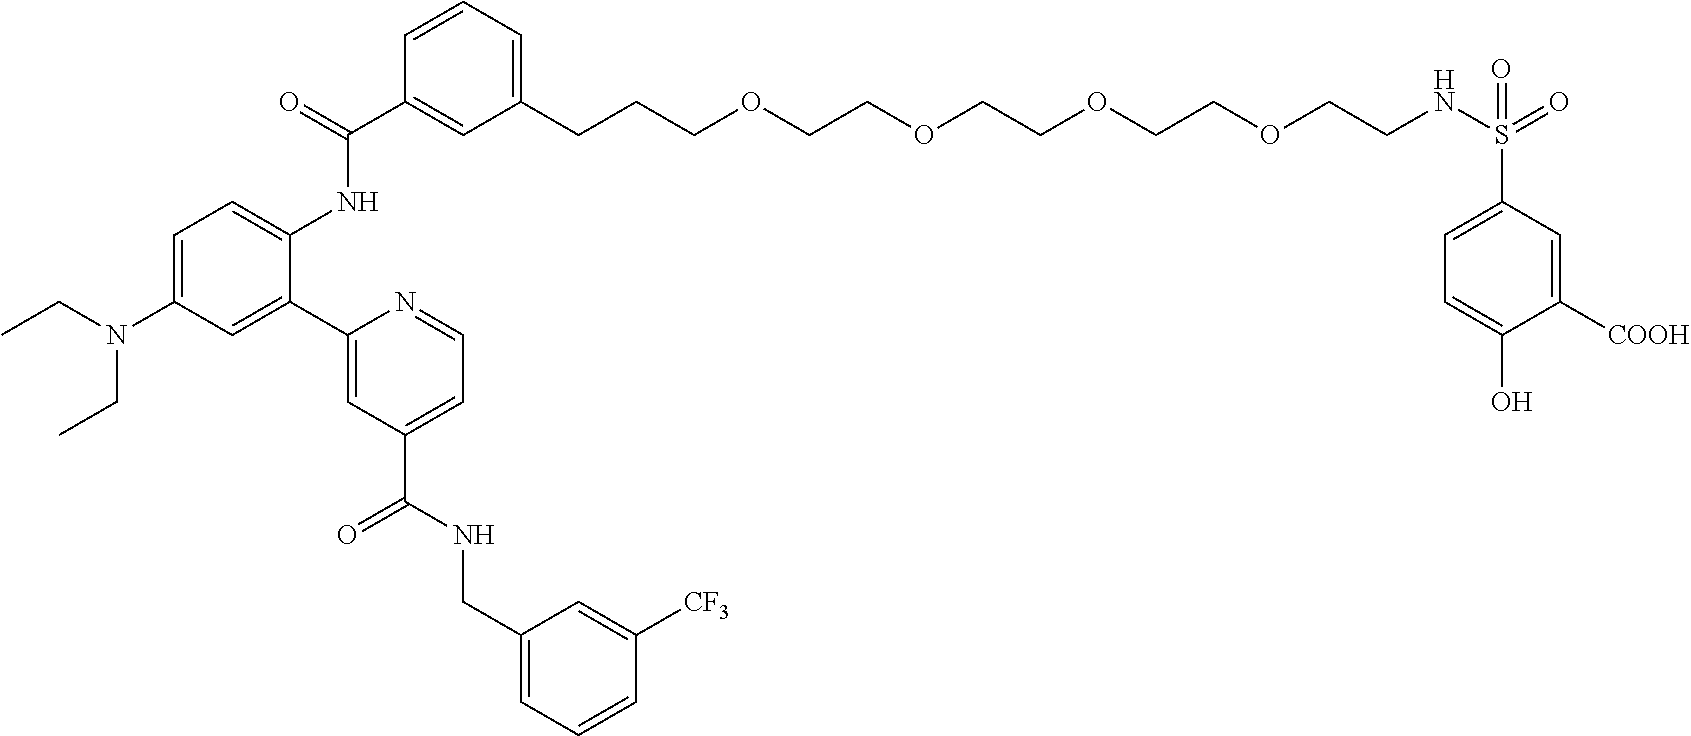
C1(CCCOCCOCCOCCOCCNS(=O)(=O)C2=CC=C(O)C([COOH])=C2)=CC=CC(C(=O)NC2=CC=C(N(CC)CC)C=C2C2=CC(C(NCC3=CC=CC([CF3])=C3)=O)=CC=N2)=C1
